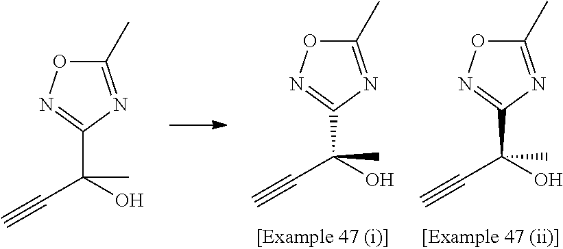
C1(C)=NC(C(O)(C#C)C)=NO1.C1(C)=NC(C(O)(C#C)C)=NO1.C1(C)=NC(C(O)(C#C)C)=NO1
